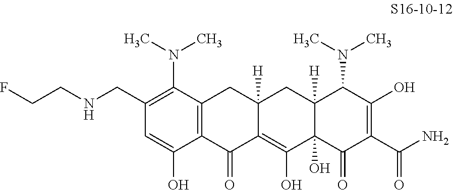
C1(CNCCF)=C(N(C)C)C2=C(C(O)=C1)C(=O)C1=C(O)C3(O)C([H])(CC1([H])C2)C(N(C)C)C(O)=C(C(N)=O)C3=O
